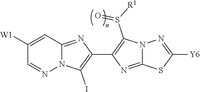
C1([W1])=CC2=NC(C3=C(S([R1])=O)N4C(=N3)SC([Y6])=N4)=C(I)N2N=C1
